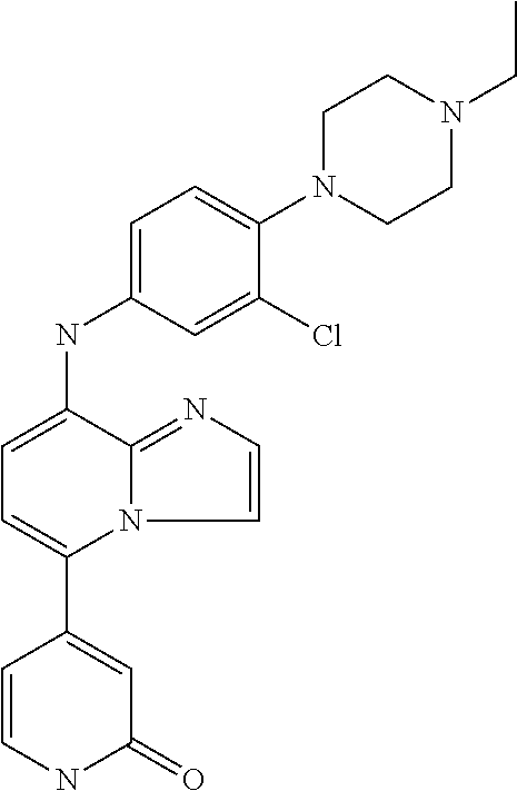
N(C1=CC=C(C2=CC(=O)NC=C2)N2C1=NC=C2)C1=CC=C(N2CCN(CC)CC2)C(Cl)=C1
